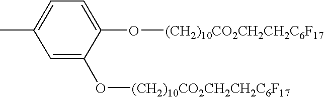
C1=C(C)C=C(O[(CH2)10CO2CH2CH2C6F17])C(O[(CH2)10CO2CH2CH2C6F17])=C1
